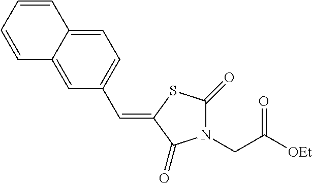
C1=C2C(=CC(C=C3C(=O)N(CC([OEt])=O)C(=O)S3)=C1)C=CC=C2
